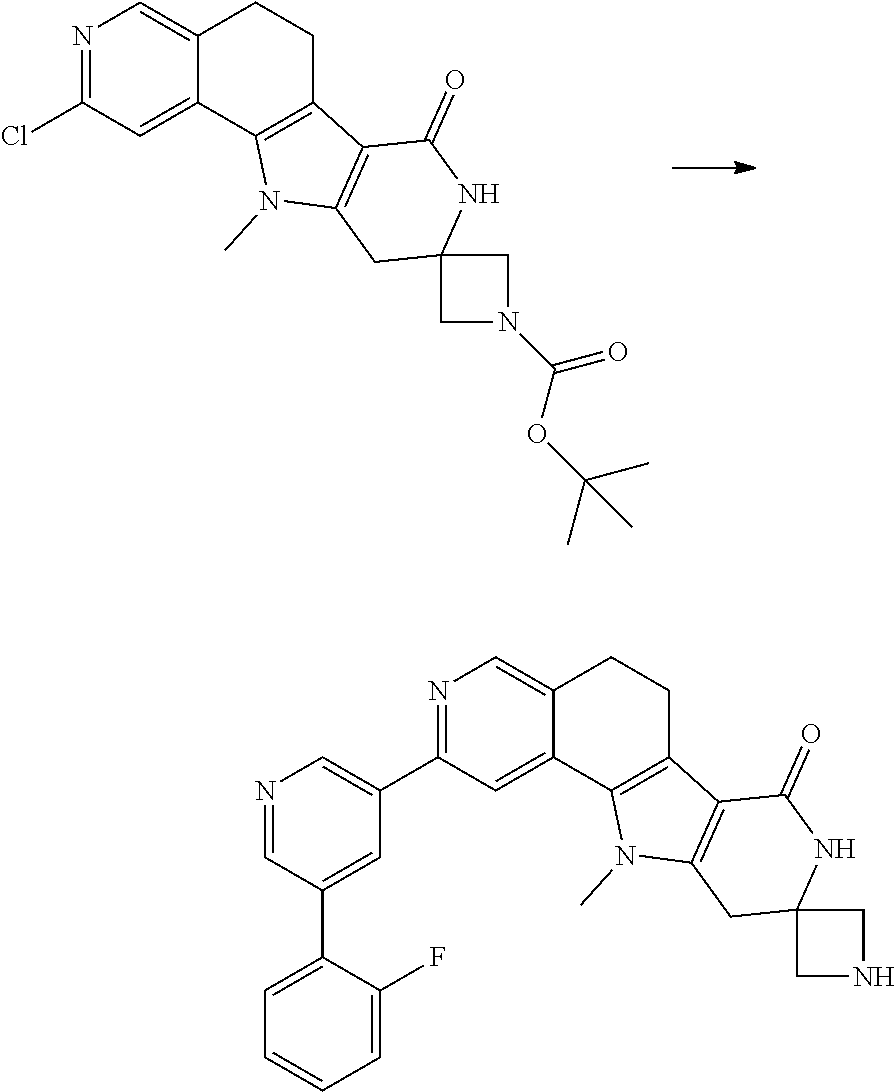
N1=C(Cl)C=C2C(=C1)CCC1=C2N(C)C2=C1C(=O)NC1(C2)CN(C(=O)OC(C)(C)C)C1.N1=C(C2=CN=CC(C3=CC=CC=C3F)=C2)C=C2C(=C1)CCC1=C2N(C)C2=C1C(=O)NC1(C2)CNC1
